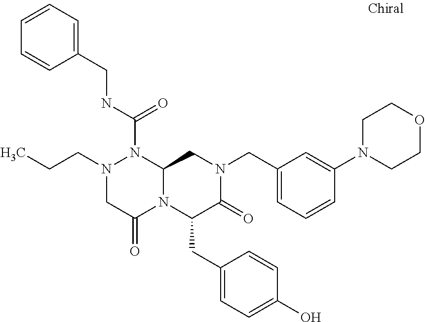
N1(CCC)CC(=O)N2C(N1C(NCC1=CC=CC=C1)=O)CN(CC1=CC=CC(N3CCOCC3)=C1)C(=O)C2CC1=CC=C(O)C=C1
